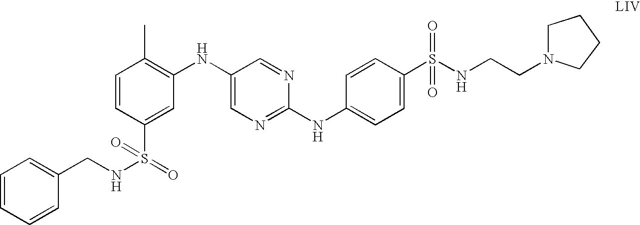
C1=CC=CC(CNS(C2=CC(NC3=CN=C(NC4=CC=C(S(NCCN5CCCC5)(=O)=O)C=C4)N=C3)=C(C)C=C2)(=O)=O)=C1
